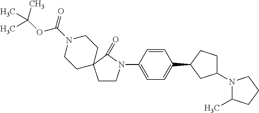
C1(N2C(C)CCC2)CCC(C2=CC=C(N3CCC4(C3=O)CCN(C(=O)OC(C)(C)C)CC4)C=C2)C1
